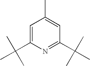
C1=C(C(C)(C)C)N=C(C(C)(C)C)C=C1C
